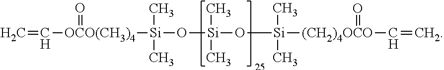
C=C[OCO(CH3)4]([Si](O[Si](O[Si](C)(C)[(CH2)4OCO](C=C)=O)(C)C)(C)C)=O
